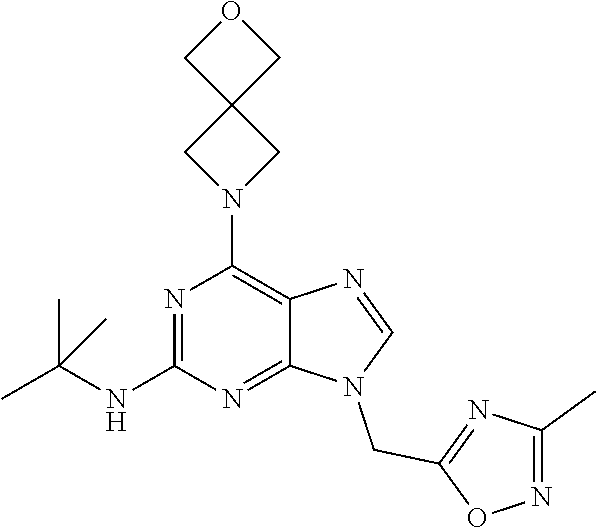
N1=C(NC(C)(C)C)N=C2C(=C1N1CC3(C1)COC3)N=CN2CC1=NC(C)=NO1
